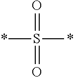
O=S(=O)(*)*
